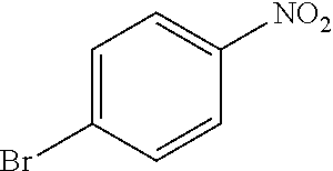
C1=C(Br)C=CC([NO2])=C1
